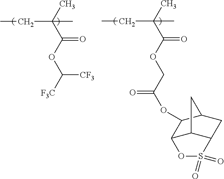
CC(C(OC([F3C])[CF3])=O)(C)CC.CC(C(OCC(=O)OC1C2C3C(CC1C3)S(=O)(=O)O2)=O)(C)CC
